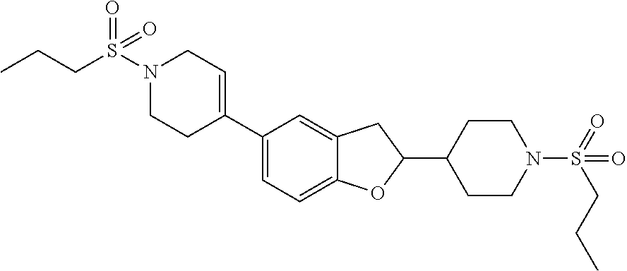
C1(C2=CCN(S(CCC)(=O)=O)CC2)=CC=C2C(=C1)CC(C1CCN(S(=O)(CCC)=O)CC1)O2
